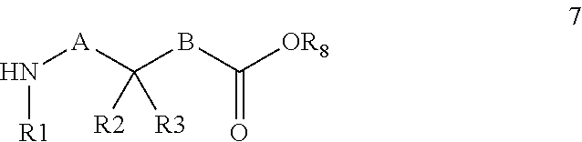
N([A]C(BC([OR8])=O)([R2])[R3])[R1]
